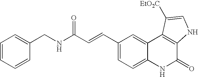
C1(C=CC(NCC2=CC=CC=C2)=O)=CC=C2C(=C1)C1=C(C(=O)N2)NC=C1[EtO2C]
